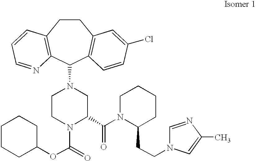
C1CC2=C(C(N3CCN(C(=O)OC4CCCCC4)C(C(N4C(CCN5C=NC(C)=C5)CCCC4)=O)C3)C3=C1C=C(Cl)C=C3)N=CC=C2
